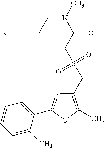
C1(CS(=O)(=O)CC(=O)N(C)CCC#N)=C(C)OC(C2=CC=CC=C2C)=N1
